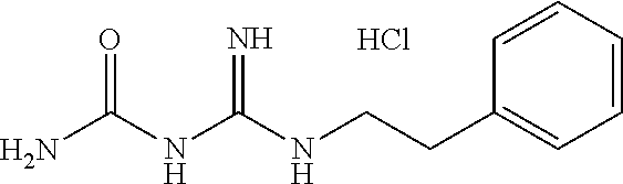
C(CC1=CC=CC=C1)NC(NC(N)=O)=N.Cl
